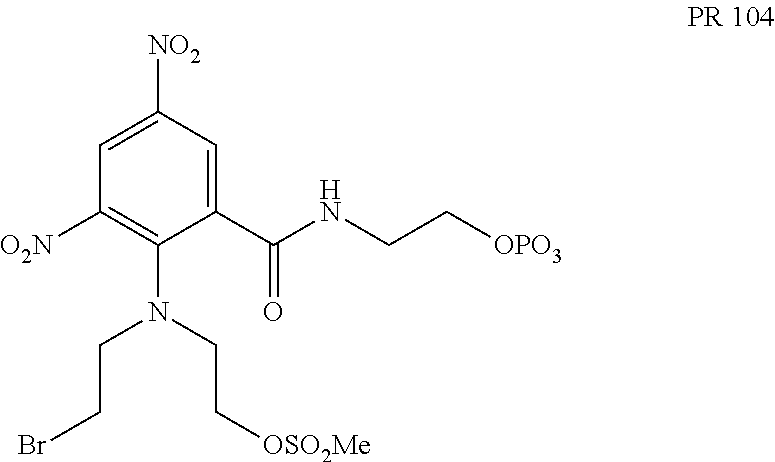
C1(C(NCC[OPO3])=O)=CC([NO2])=CC([O2N])=C1N(CC[OSO2Me])CCBr
